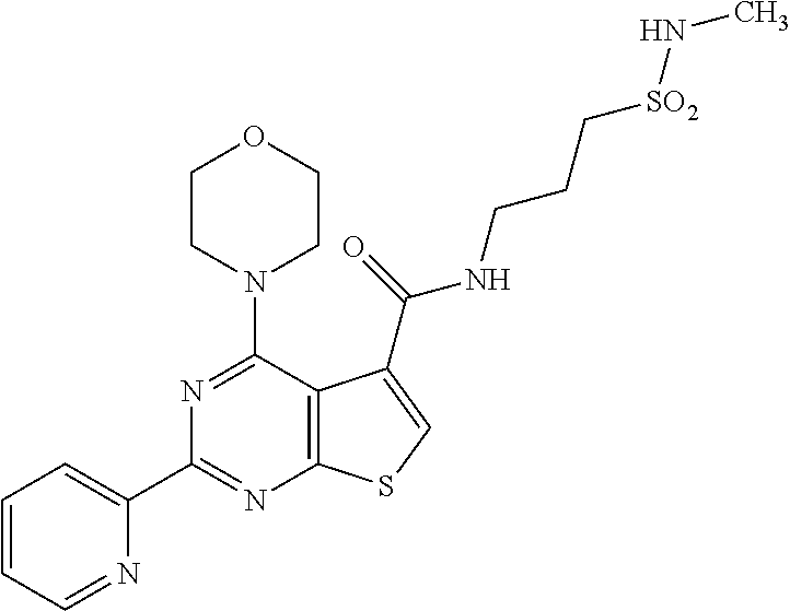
C1(C2=CC=CC=N2)=NC2=C(C(N3CCOCC3)=N1)C(C(=O)NCCC[SO2]NC)=CS2
